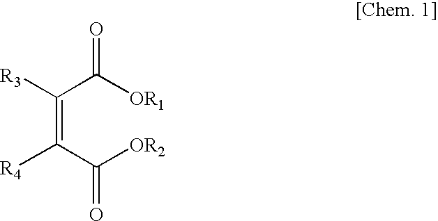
O=C([OR1])C([R3])=C(C(=O)[OR2])[R4]
